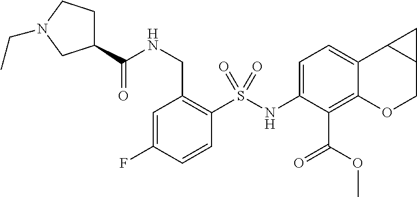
C1=C(NS(C2=C(CNC(=O)C3CCN(CC)C3)C=C(F)C=C2)(=O)=O)C(C(OC)=O)=C2C(=C1)C1C(CO2)C1
